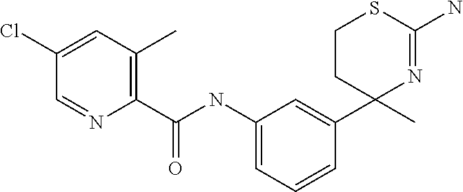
C1=CC=C(NC(C2=C(C)C=C(Cl)C=N2)=O)C=C1C1(C)N=C(N)SCC1
